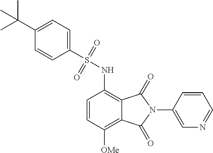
C1(C(C)(C)C)=CC=C(S(=O)(=O)NC2=C3C(=C([OMe])C=C2)C(=O)N(C2=CN=CC=C2)C3=O)C=C1
